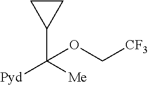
C(C1CC1)([Me])([Pyd])OC[CF3]
